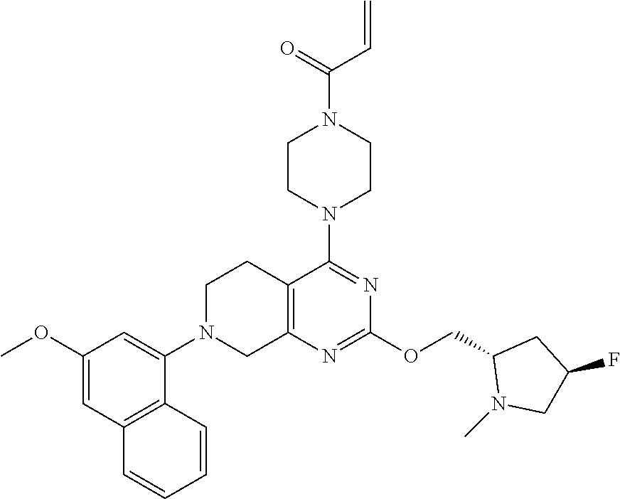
C12=C(N=C(OCC3N(C)CC(F)C3)N=C1N1CCN(C(=O)C=C)CC1)CN(C1=CC(OC)=CC3=C1C=CC=C3)CC2
